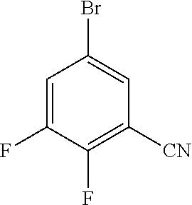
C1=C(F)C(F)=C([CN])C=C1Br
